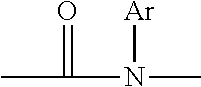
CC(=O)N([Ar])C
